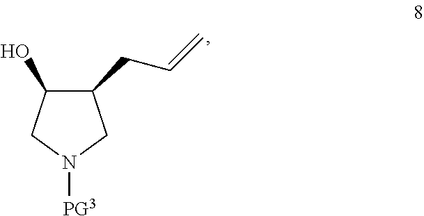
C1(CC=C)C(O)CN([PG3])C1
